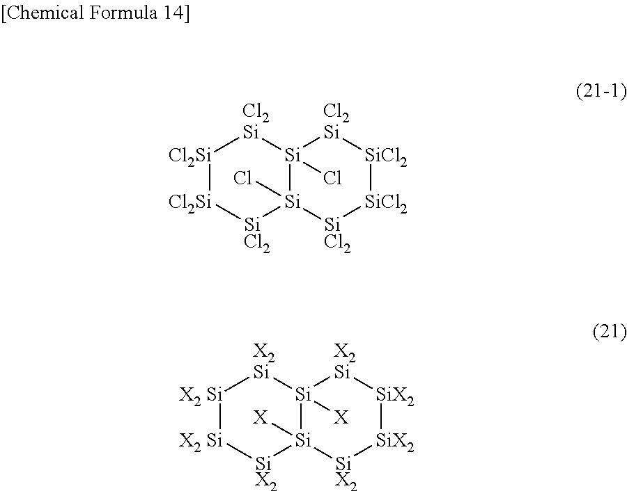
[SiCl2]1[SiCl2][SiCl2][Cl2Si][Si]2(Cl)[Si]1(Cl)[SiCl2][Cl2Si][Cl2Si][Cl2Si]2.[SiX2]1[SiX2][SiX2][X2Si][Si]2([X])[Si]1([X])[SiX2][X2 Si][X2 Si][X2Si]2
